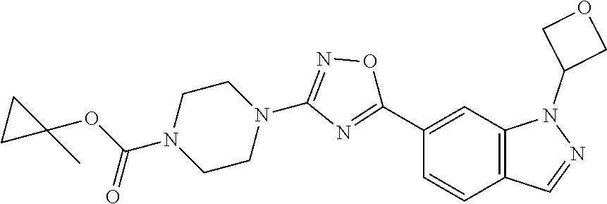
C12=C(C=NN1C1COC1)C=CC(C1=NC(N3CCN(C(OC4(C)CC4)=O)CC3)=NO1)=C2
